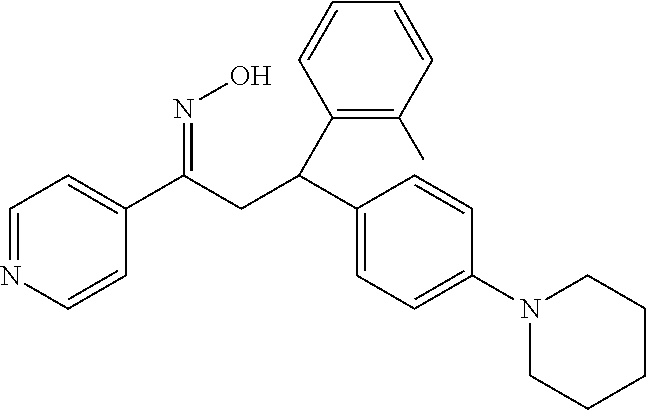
C1=NC=CC(C(CC(C2=CC=C(N3CCCCC3)C=C2)C2=C(C)C=CC=C2)=NO)=C1
